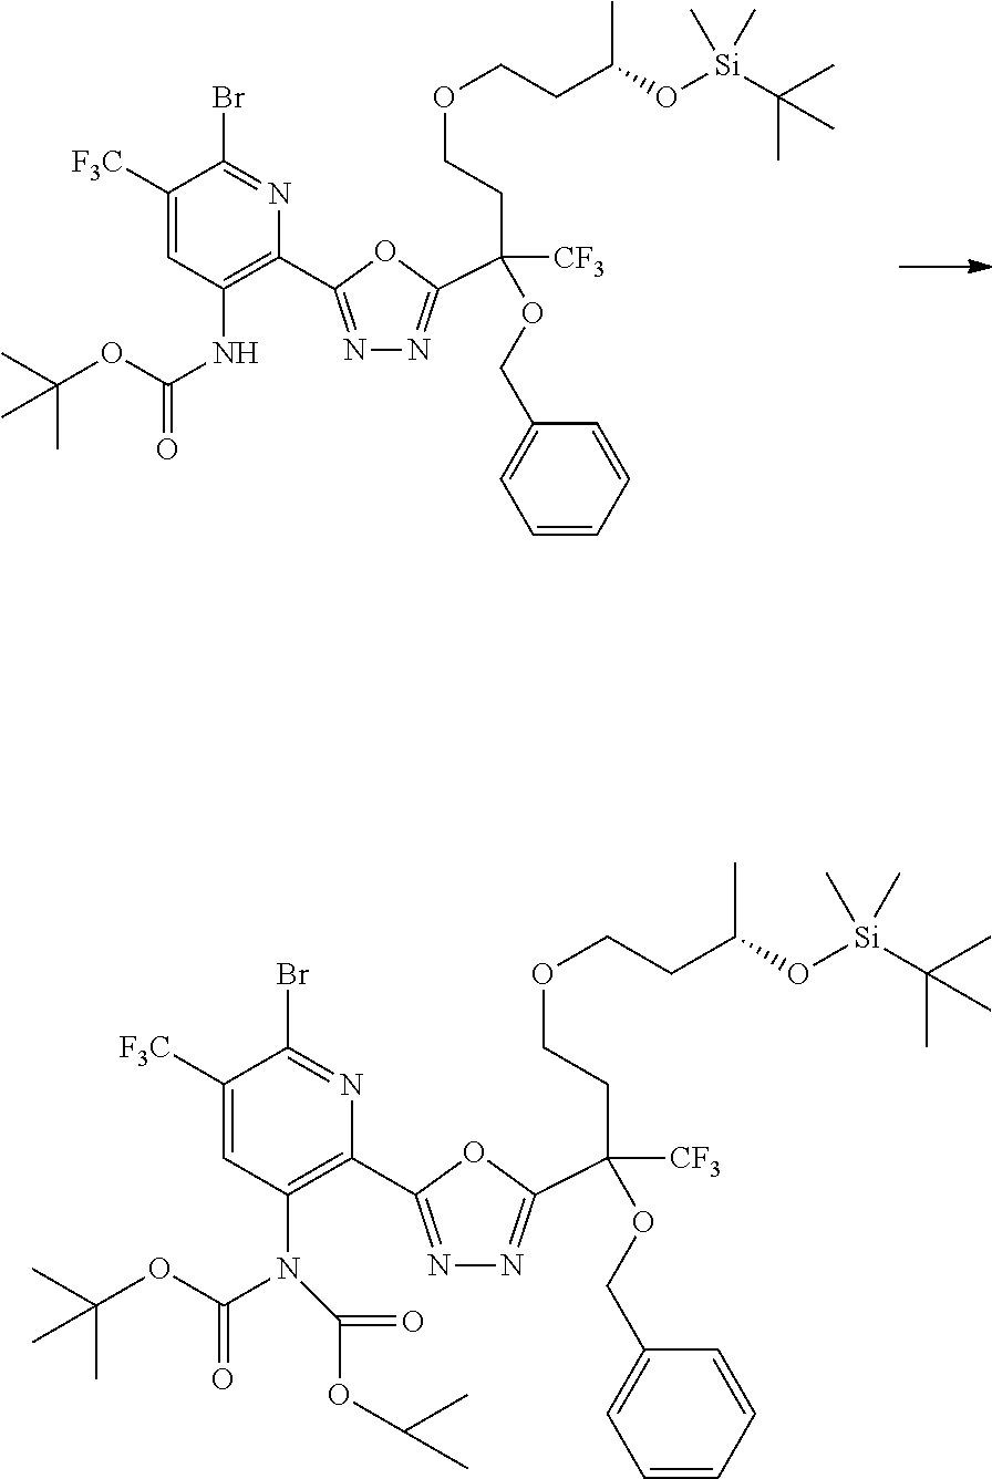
N1=C(C2=C(N(C(OC(C)(C)C)=O)C(=O)OC(C)C)C=C([F3C])C(Br)=N2)OC(C(CCOCCC(O[Si](C(C)(C)C)(C)C)C)(OCC2=CC=CC=C2)[CF3])=N1.N1=C(C2=C(NC(OC(C)(C)C)=O)C=C([F3C])C(Br)=N2)OC(C(CCOCCC(O[Si](C(C)(C)C)(C)C)C)(OCC2=CC=CC=C2)[CF3])=N1
